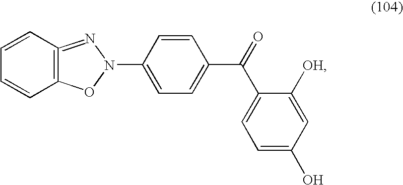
N1(C2=CC=C(C(=O)C3=CC=C(O)C=C3[OH])C=C2)N=C2=C(O1)C=CC=C2
